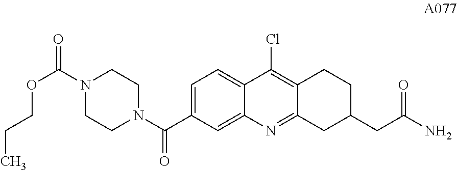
C1=C(C(N2CCN(C(=O)OCCC)CC2)=O)C=C2C(=C1)C(Cl)=C1C(=N2)CC(CC(N)=O)CC1
